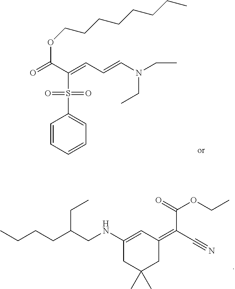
C1=CC=CC=C1S(=O)(=O)C(C(OCCCCCCCC)=O)=CC=CN(CC)CC.C1(NCC(CCCC)CC)=CC(=C(C#N)C(=O)OCC)CC(C)(C)C1
